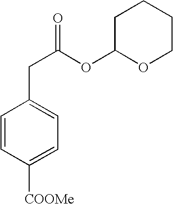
C1=CC([COOMe])=CC=C1CC(=O)OC1OCCCC1
